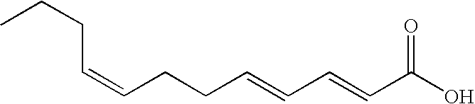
C(C=CCCC=CC=CC(O)=O)CC
